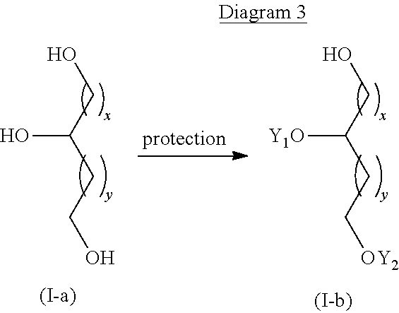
OC(CO)CCO.[Y1O]C(CO)CC[OY2]
